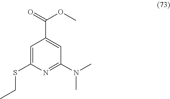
C1=C(SCC)N=C(N(C)C)C=C1C(=O)OC
